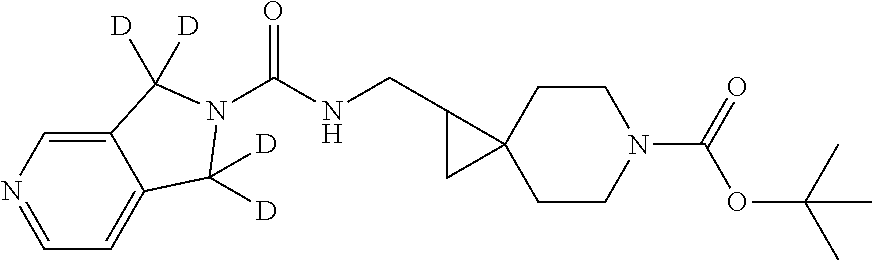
C12=CN=CC=C1C([D])([D])N(C(NCC1CC13CCN(C(OC(C)(C)C)=O)CC3)=O)C2([D])[D]
